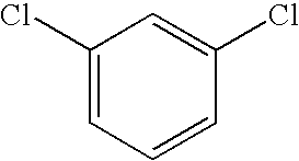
C1(Cl)=CC=CC(Cl)=C1
